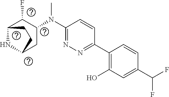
C1(C2=NN=C(N(C3C(F)C4NC(C3)CC4)C)C=C2)=C(O)C=C(C(F)F)C=C1
